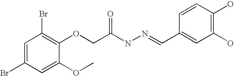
C1=C(Br)C=C(OC)C(OCC(NN=CC2=CC(O)=C(O)C=C2)=O)=C1Br
